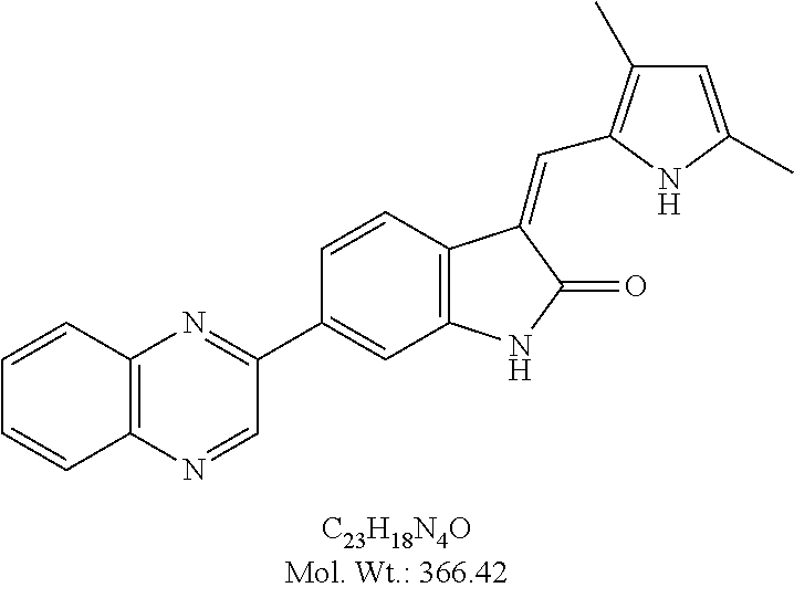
C1=CC2=C(C=C1C1=NC3=C(N=C1)C=CC=C3)NC(=O)C2=CC1=C(C)C=C(C)N1
